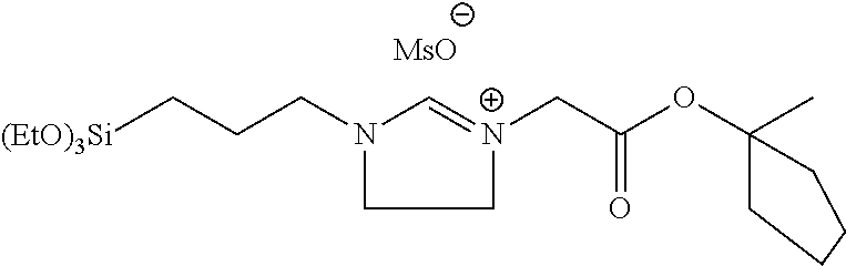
C1=[N+](CC(OC2(C)CCCC2)=O)CCN1CCC[(EtO)3Si].[MsO]
